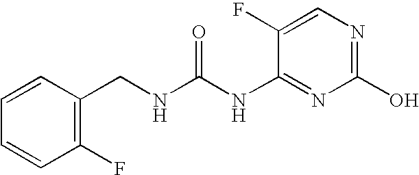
N(C1=NC(O)=NC=C1F)C(NCC1=C(F)C=CC=C1)=O
